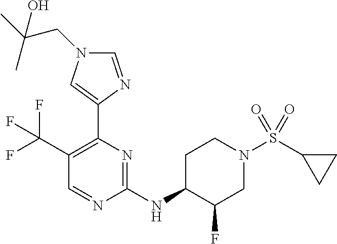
C1(NC2C(F)CN(S(C3CC3)(=O)=O)CC2)=NC(C2=CN(CC(C)(C)O)C=N2)=C(C(F)(F)F)C=N1
